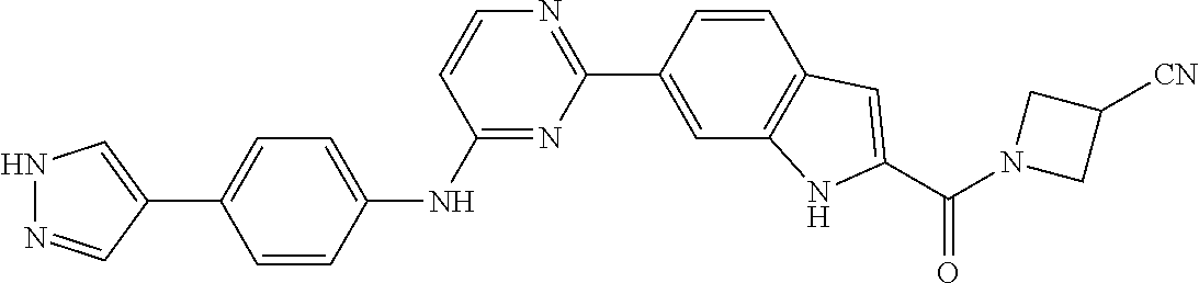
C1=CC(C2=NC=CC(NC3=CC=C(C4=CNN=C4)C=C3)=N2)=CC2=C1C=C(C(N1CC([CN])C1)=O)N2
